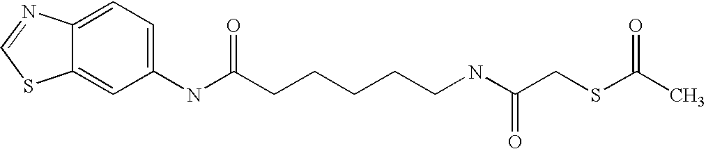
C12=CC=C(NC(CCCCCNC(CSC(C)=O)=O)=O)C=C1SC=N2
